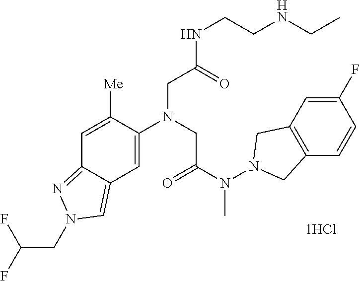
C12=NN(CC(F)F)C=C1C=C(N(CC(N(N1CC3=C(C1)C=C(F)C=C3)C)=O)CC(NCCNCC)=O)C([Me])=C2
